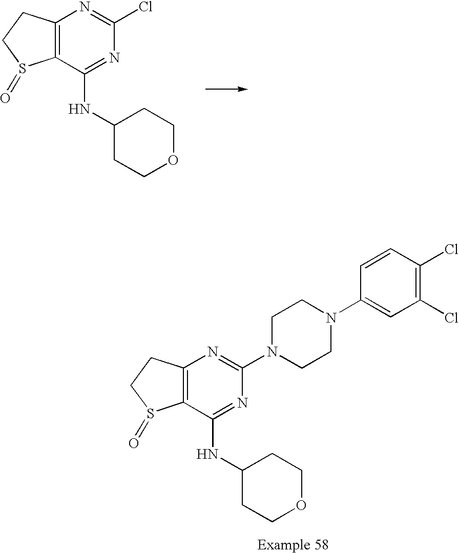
C12=C(C(NC3CCOCC3)=NC(Cl)=N1)S(=O)CC2.C12=C(C(NC3CCOCC3)=NC(N3CCN(C4=CC(Cl)=C(Cl)C=C4)CC3)=N1)S(=O)CC2
